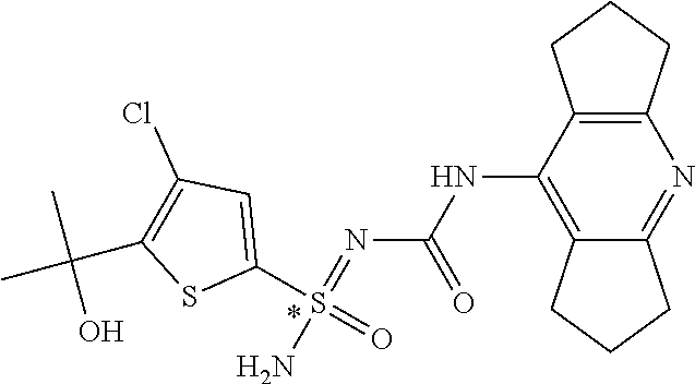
S(=O)(=NC(NC1=C2CCCC2=NC2=C1CCC2)=O)(C1=CC(Cl)=C(C(C)(C)O)S1)N
